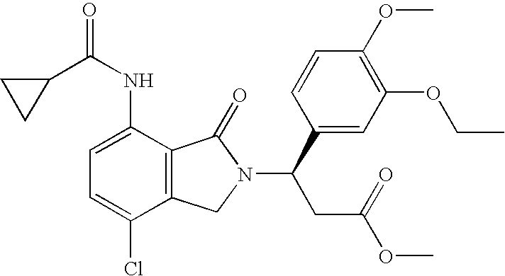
C1(C(NC2=CC=C(Cl)C3=C2C(=O)N(C(CC(OC)=O)C2=CC(OCC)=C(OC)C=C2)C3)=O)CC1
